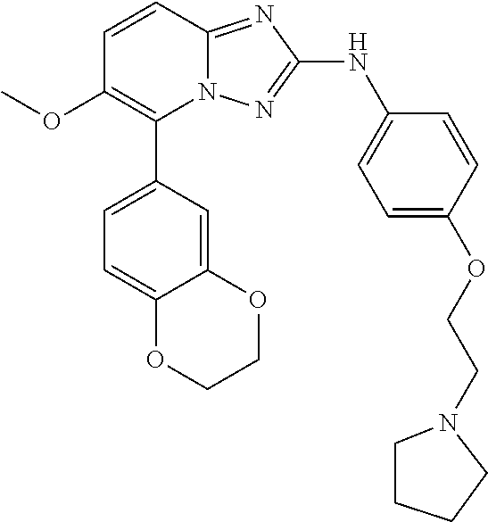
C1=CC2=NC(NC3=CC=C(OCCN4CCCC4)C=C3)=NN2C(C2=CC=C3C(=C2)OCCO3)=C1OC
